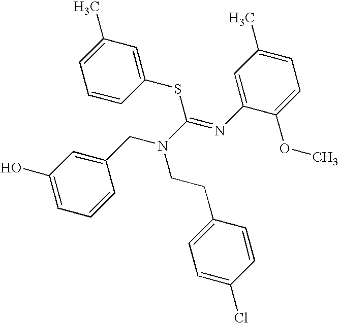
C1(O)=CC=CC(CN(C(=NC2=CC(C)=CC=C2OC)SC2=CC(C)=CC=C2)CCC2=CC=C(Cl)C=C2)=C1
